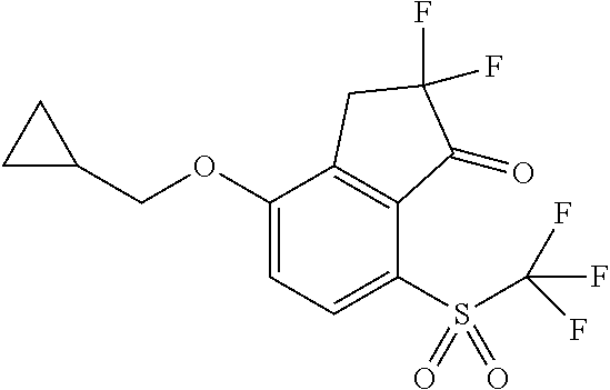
C1(OCC2CC2)=CC=C(S(C(F)(F)F)(=O)=O)C2=C1CC(F)(F)C2=O
